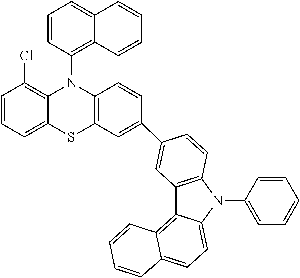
C1=CC2=C(C=C1C1=CC3=C(N(C4=CC=CC=C4)C4=CC=C5C(=C34)C=CC=C5)C=C1)SC1=CC=CC(Cl)=C1N2C1=C2C(=CC=C1)C=CC=C2
